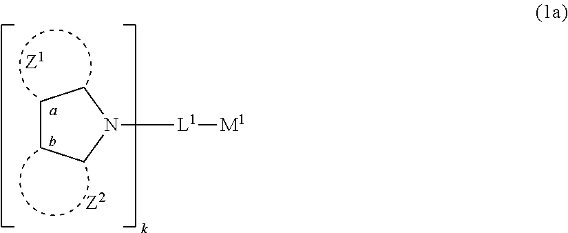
C1CCN([L1][M1])C1
